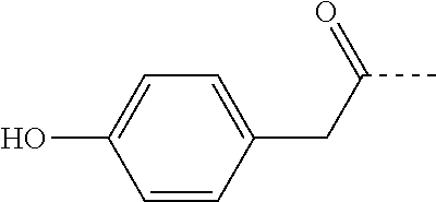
C1=CC(CC(C)=O)=CC=C1O
